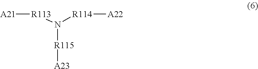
[A21][R113]N([R114][A22])[R115][A23]
